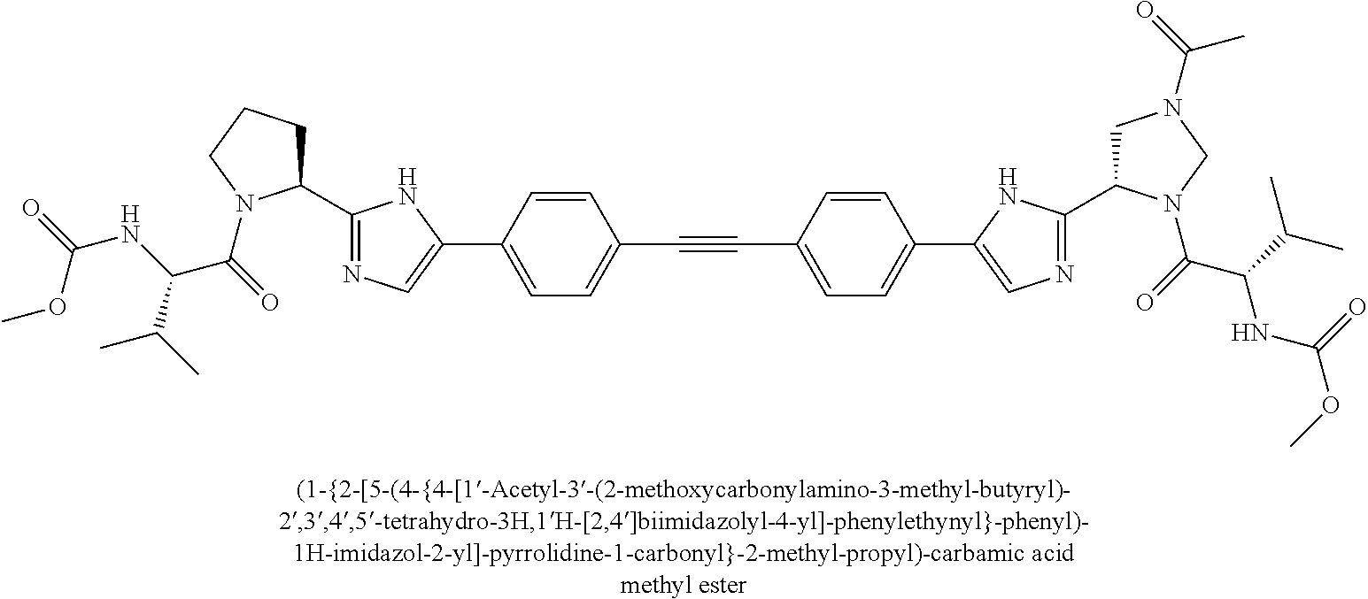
C1(C2=NC=C(C3=CC=C(C#CC4=CC=C(C5=CN=C(C6CCCN6C(=O)C(NC(=O)OC)C(C)C)N5)C=C4)C=C3)N2)CN(C(=O)C)CN1C(=O)C(C(C)C)NC(OC)=O
